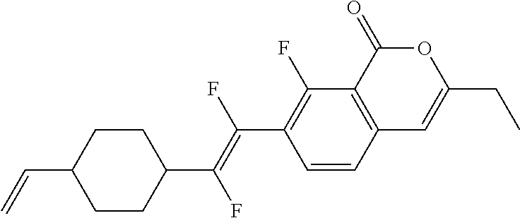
C1=CC2=C(C(F)=C1C(=C(C1CCC(C=C)CC1)F)F)C(=O)OC(CC)=C2
